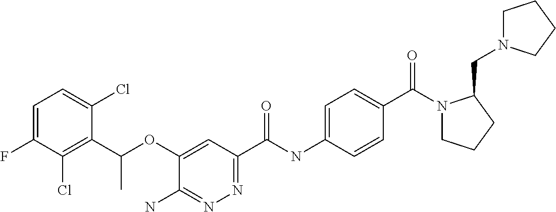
C1=C(F)C(Cl)=C(C(OC2=CC(C(NC3=CC=C(C(=O)N4CCCC4CN4CCCC4)C=C3)=O)=NN=C2N)C)C(Cl)=C1
